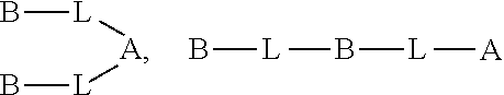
B([L][A])[L]B.[A]([L]B)[L]B
